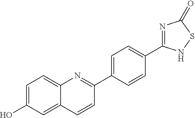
C1=C(O)C=C2C(=C1)N=C(C1=CC=C(C3=NC(=O)SN3)C=C1)C=C2
